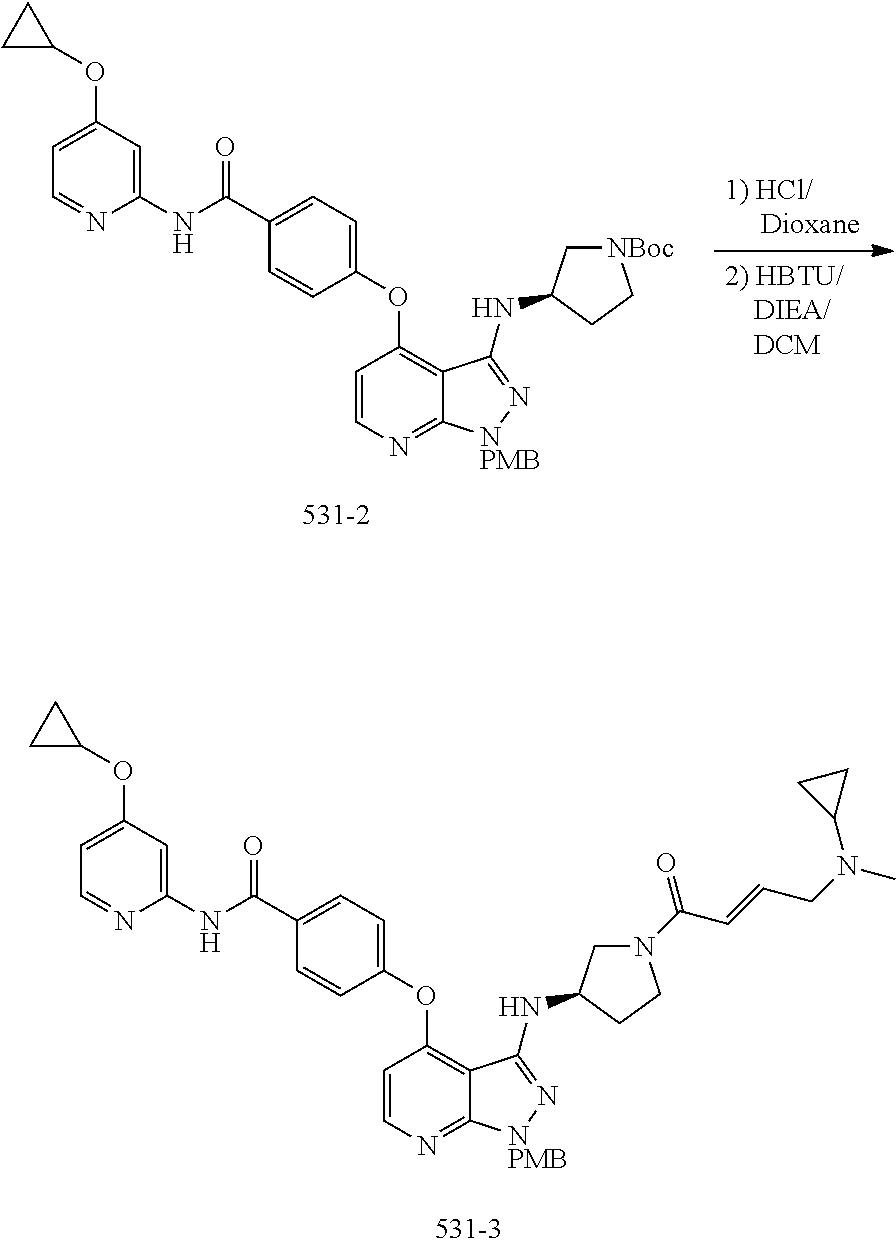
C1=C(C(NC2=CC(OC3CC3)=CC=N2)=O)C=CC(OC2=C3C(=NC=C2)[NPMB]N=C3NC2C[NBoc]CC2)=C1.C1=C(C(NC2=CC(OC3CC3)=CC=N2)=O)C=CC(OC2=C3C(=NC=C2)[NPMB]N=C3NC2CN(C(C=CCN(C)C3CC3)=O)CC2)=C1
